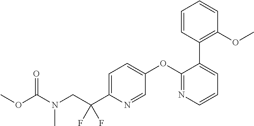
C1=C(C(CN(C(OC)=O)C)(F)F)N=CC(OC2=NC=CC=C2C2=C(OC)C=CC=C2)=C1
